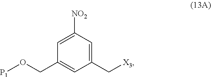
[X3]CC1=CC([NO2])=CC(CO[P1])=C1
